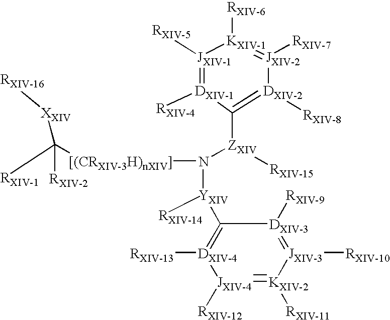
[JXIV-1]1([RXIV-5])=[DXIV-1]([RXIV-4])C([ZXIV]([RXIV-15])N([YXIV]([RXIV-14])C2=[DXIV-4]([RXIV-13])[JXIV-4]([RXIV-12])=[KXIV-2]([RXIV-11])[JXIV-3]([RXIV-10])=[DXIV-3]2[RXIV-9])[[(CRXIV-3H)nXIV]]C([RXIV-1])([XXIV][RXIV-16])[RXIV-2])=[DXIV-2]([RXIV-8])[JXIV-2]([RXIV-7])=[KXIV-1]1[RXIV-6]
